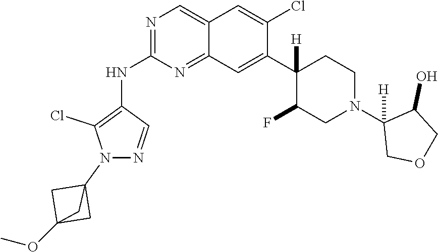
C12=CN=C(NC3=C(Cl)N(C45CC(OC)(C4)C5)N=C3)N=C1C=C(C1([H])C(F)CN(C3([H])COCC3O)CC1)C(Cl)=C2
